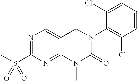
S(C1=NC=C2C(=N1)N(C)C(=O)N(C1=C(Cl)C=CC=C1Cl)C2)(C)(=O)=O
